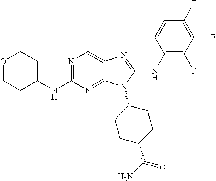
N1=C(NC2CCOCC2)N=C2C(=C1)N=C(NC1=C(F)C(F)=C(F)C=C1)N2C1CCC(C(N)=O)CC1
